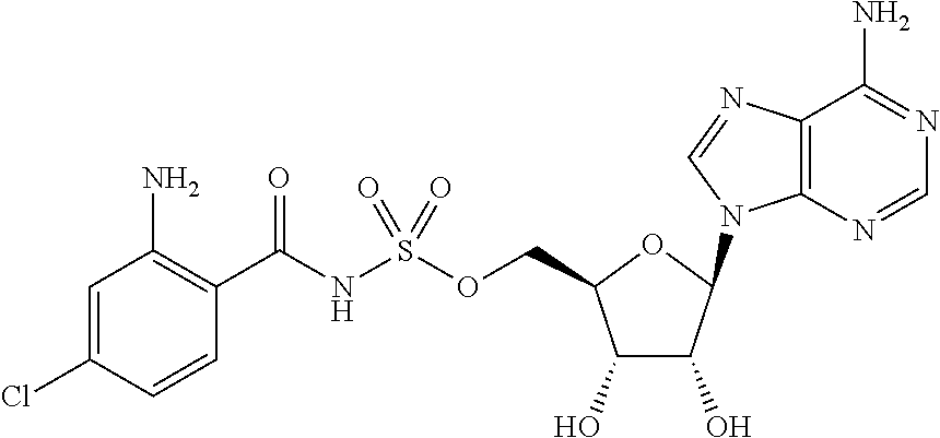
C1(O)C(O)C(N2C3=C(C(N)=NC=N3)N=C2)OC1COS(NC(C1=C(N)C=C(Cl)C=C1)=O)(=O)=O
